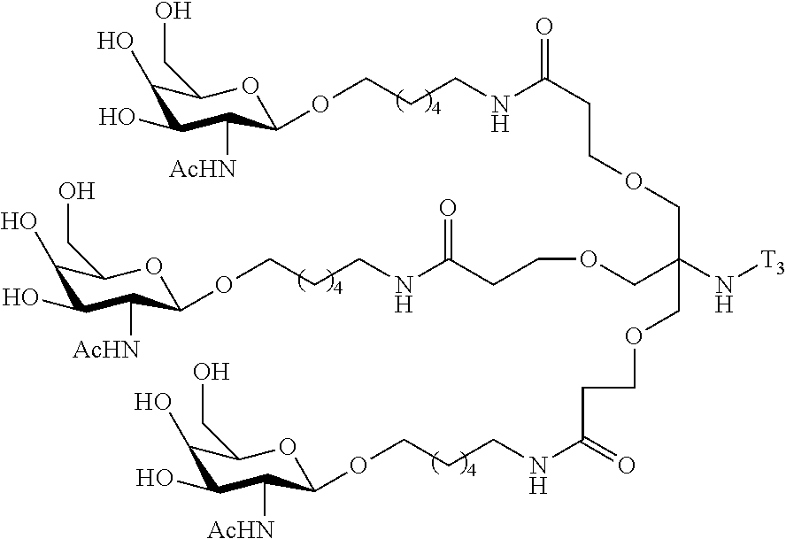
C1(O)C(O)C([AcHN])C(OCCCNC(=O)CCOCC(N[T3])(COCCC(=O)NCCCOC2C([AcHN])C(O)C(O)C(CO)O2)COCCC(=O)NCCCOC2C([AcHN])C(O)C(O)C(CO)O2)OC1CO
